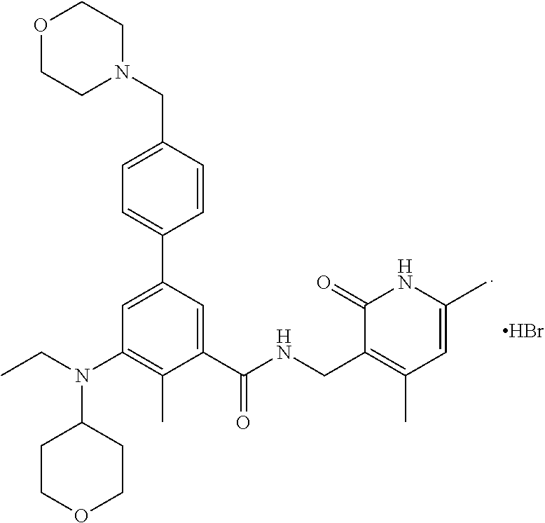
O1CCN(CC2=CC=C(C3=CC(N(CC)C4CCOCC4)=C(C)C(C(NCC4=C(C)C=C(C)NC4=O)=O)=C3)C=C2)CC1.Br
